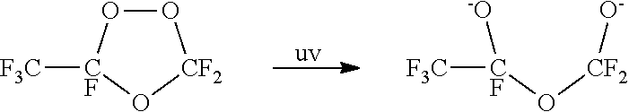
O1O[CF]([F3C])O[CF2]1.[CF](O[CF2][O-])([F3C])[-O]
